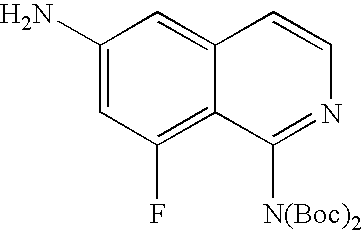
C1(N)=CC(F)=C2C(=C1)C=CN=C2[N(Boc)2]
